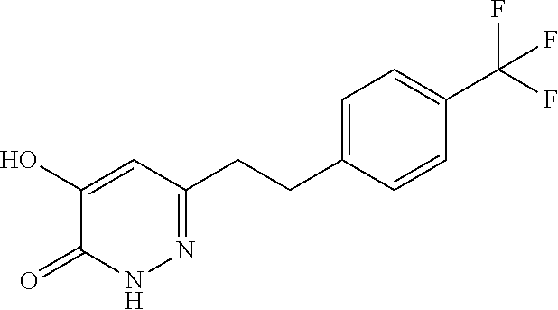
N1C(=O)C(O)=CC(CCC2=CC=C(C(F)(F)F)C=C2)=N1
